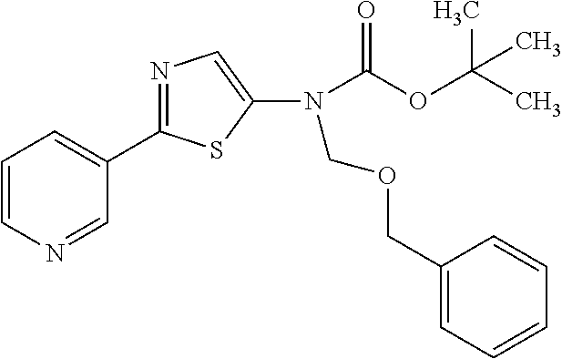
C1=CN=CC(C2=NC=C(N(C(=O)OC(C)(C)C)COCC3=CC=CC=C3)S2)=C1
